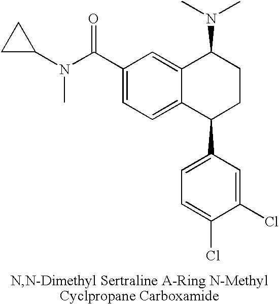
C1(C(N(C2CC2)C)=O)=CC=C2C(=C1)C(N(C)C)CCC2C1=CC=C(Cl)C(Cl)=C1
